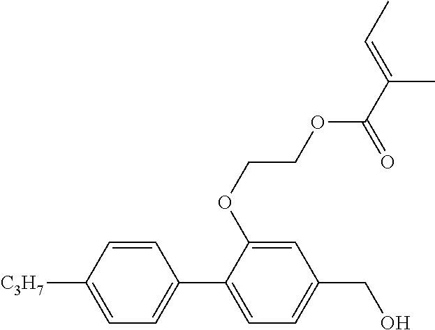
C1=CC([C3H7])=CC=C1C1=CC=C(CO)C=C1OCCOC(C(=CC)C)=O
